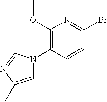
COC1=C(N2C=C(C)N=C2)C=CC(Br)=N1
